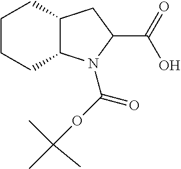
C1CCC2C(C1)CC(C(=O)O)N2C(OC(C)(C)C)=O
